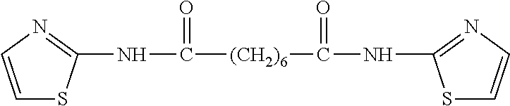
N(C([(CH2)6]C(NC1=NC=CS1)=O)=O)C1=NC=CS1
